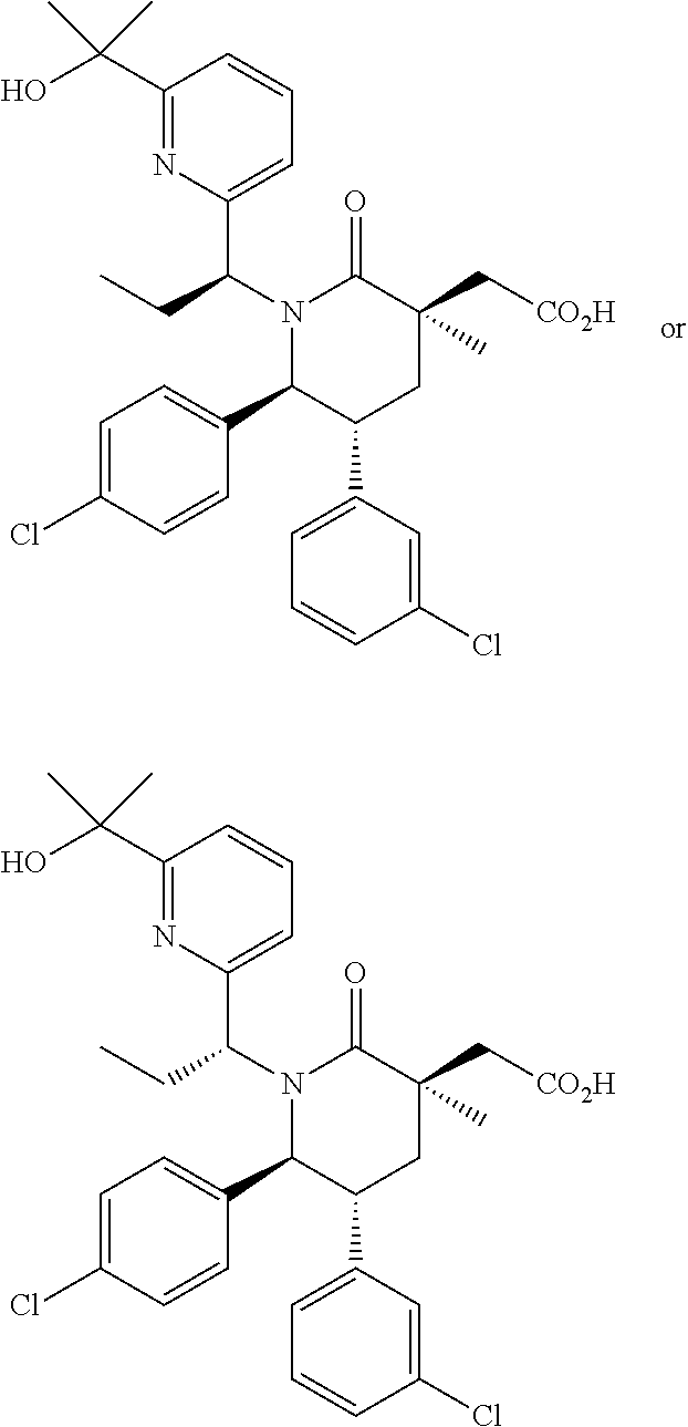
N1(C(CC)C2=CC=CC(C(O)(C)C)=N2)C(C2=CC=C(Cl)C=C2)C(C2=CC=CC(Cl)=C2)CC(C[CO2H])(C)C1=O.N1(C(CC)C2=CC=CC(C(O)(C)C)=N2)C(C2=CC=C(Cl)C=C2)C(C2=CC=CC(Cl)=C2)CC(C[CO2H])(C)C1=O
